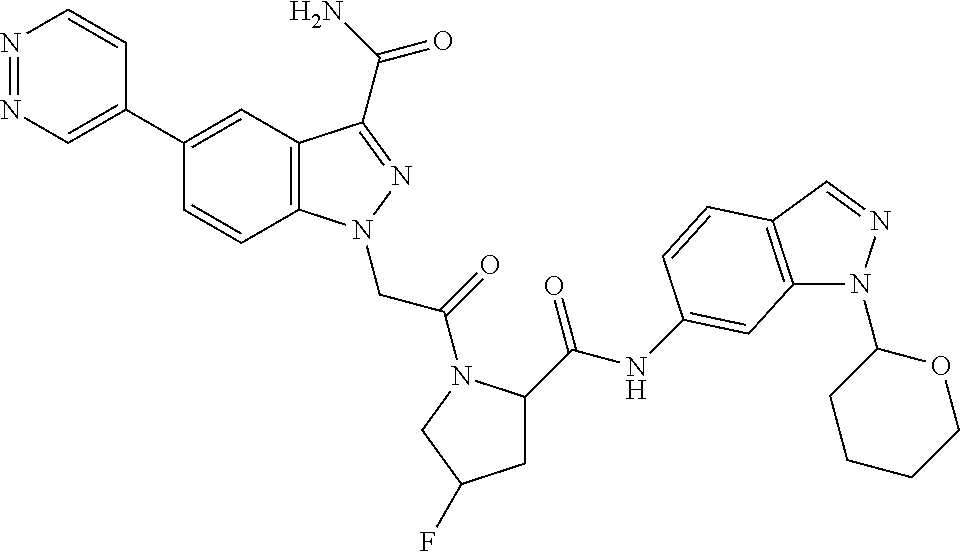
N1=NC=C(C2=CC3=C(C=C2)N(CC(=O)N2C(C(NC4=CC5=C(C=NN5C5CCCCO5)C=C4)=O)CC(F)C2)N=C3C(N)=O)C=C1
